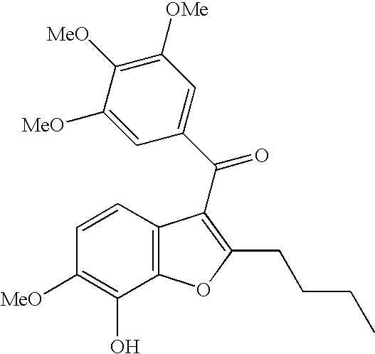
C1=C([MeO])C([MeO])=C([OMe])C=C1C(=O)C1=C(CCCC)OC2=C1C=CC([MeO])=C2O
